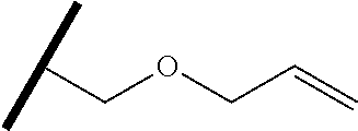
C(OCC=C)C(C)C
